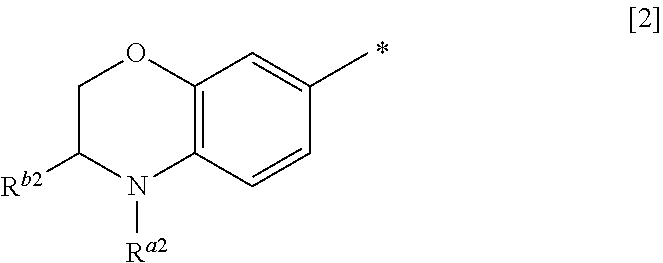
C12=C(C=CC(C)=C1)N([Ra2])C([Rb2])CO2
